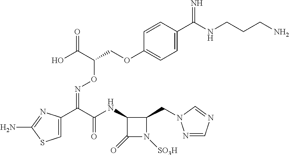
C1=C(C(C(=O)NC2C(=O)N([SO3H])C2CN2N=CN=C2)=NOC(COC2=CC=C(C(=N)NCCCN)C=C2)C(=O)O)N=C(N)S1
